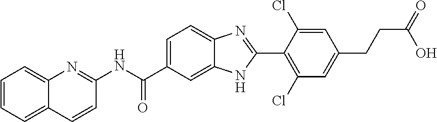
C12=CC=CC=C1C=CC(NC(C1=CC=C3C(=C1)NC(C1=C(Cl)C=C(CCC(=O)O)C=C1Cl)=N3)=O)=N2
